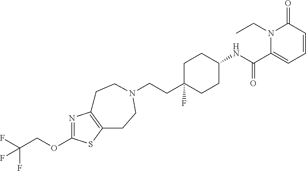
C(CC1(F)CCC(NC(C2=CC=CC(=O)N2CC)=O)CC1)N1CCC2=C(N=C(OCC(F)(F)F)S2)CC1
